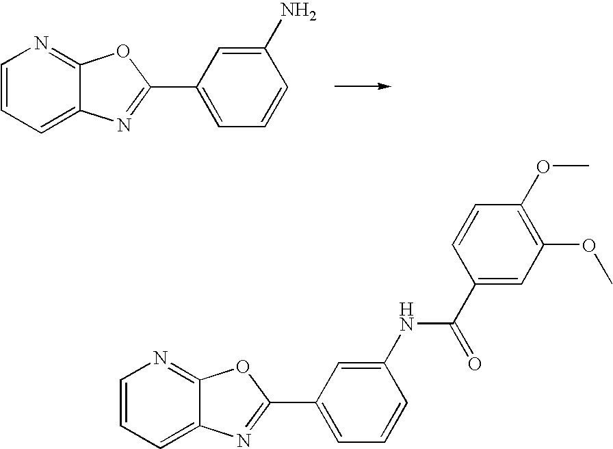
C1=CC=C2C(=N1)OC(C1=CC=CC(N)=C1)=N2.C1=CC=C2C(=N1)OC(C1=CC=CC(NC(=O)C3=CC(OC)=C(OC)C=C3)=C1)=N2
